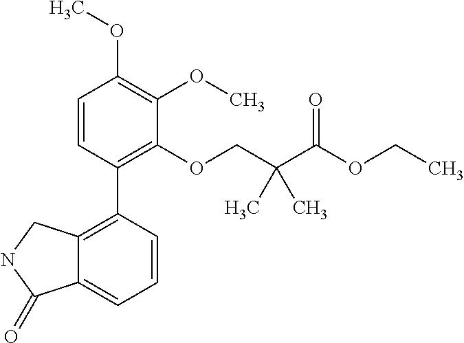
C1=CC(C2=C3C(=CC=C2)C(=O)NC3)=C(OCC(C(OCC)=O)(C)C)C(OC)=C1OC
